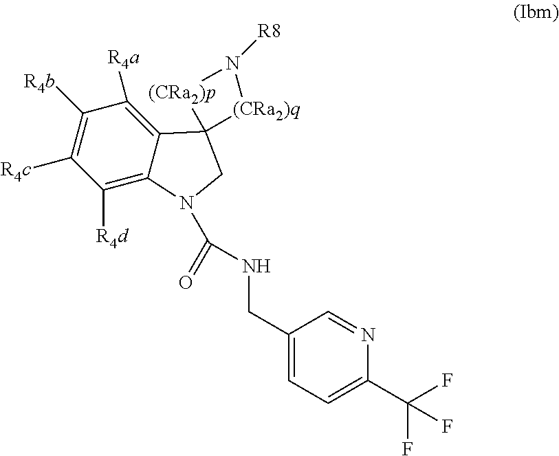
C1([R4d])=C2C(=C([R4a])C([R4b])=C1[R4c])C1(CN2C(=O)NCC2=CC=C(C(F)(F)F)N=C2)[(CRa2)q]N([R8])[(CRa2)p]1
